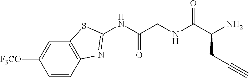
C1(NC(CNC(C(N)CC#C)=O)=O)=NC2=C(S1)C=C([F3CO])C=C2
